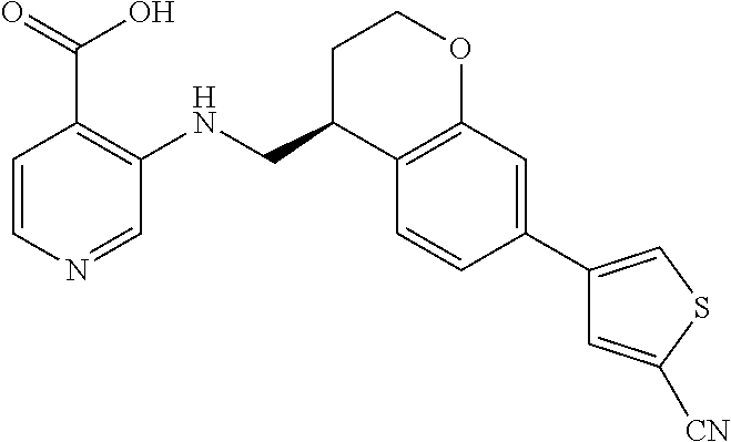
C1=CN=CC(NCC2C3=C(OCC2)C=C(C2=CSC([CN])=C2)C=C3)=C1C(=O)O
